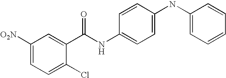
C1([O2N])=CC=C(Cl)C(C(NC2=CC=C(NC3=CC=CC=C3)C=C2)=O)=C1
